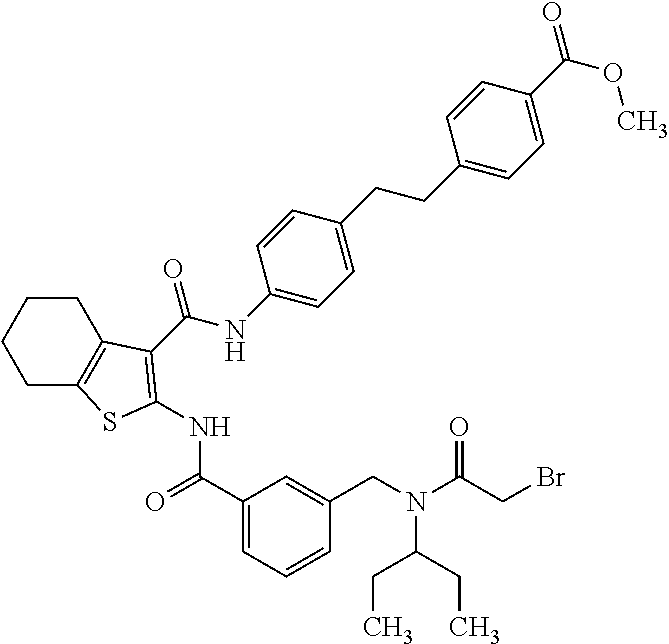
C1C2=C(CCC1)C(C(NC1=CC=C(CCC3=CC=C(C(OC)=O)C=C3)C=C1)=O)=C(NC(C1=CC=CC(CN(C(CBr)=O)C(CC)CC)=C1)=O)S2
